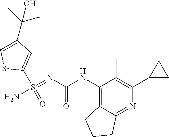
C1(NC(N=S(N)(C2=CC(C(O)(C)C)=CS2)=O)=O)=C2C(=NC(C3CC3)=C1C)CCC2
